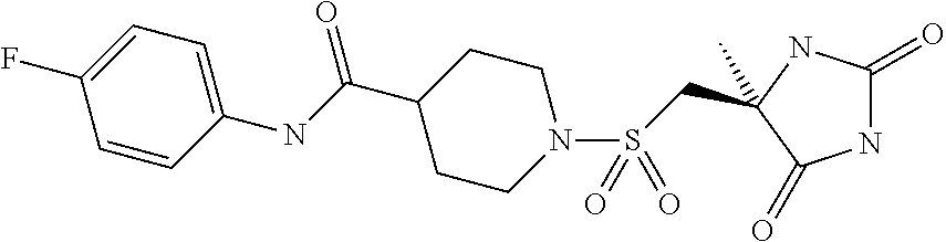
CC1(CS(N2CCC(C(NC3=CC=C(F)C=C3)=O)CC2)(=O)=O)NC(=O)NC1=O
